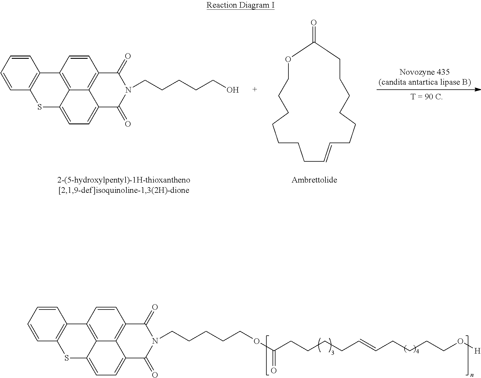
C1=CC=CC2=C1C1=C3C4=C(C=C1)C(=O)N(CCCCCO)C(=O)C4=CC=C3S2.O1C(=O)CCCCCCC=CCCCCCCC1.C1=CC=CC2=C1C1=C3C4=C(C=C1)C(=O)N(CCCCCOC(CCCCC=CCCCCO[H])=O)C(=O)C4=CC=C3S2
